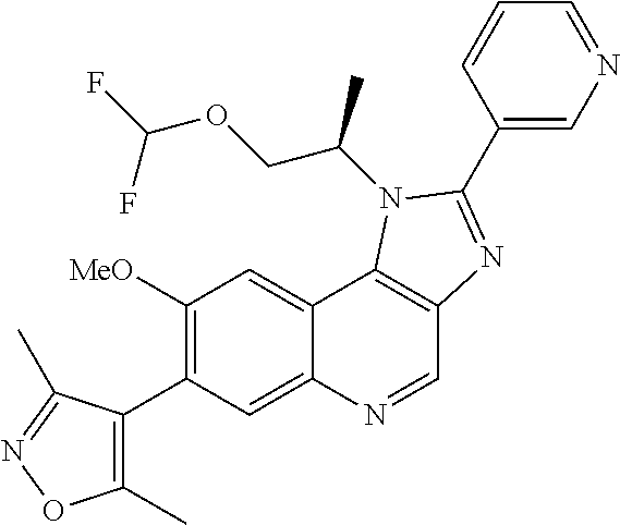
C1([MeO])=C(C2=C(C)ON=C2C)C=C2C(=C1)C1=C(C=N2)N=C(C2=CN=CC=C2)N1C(COC(F)F)C
